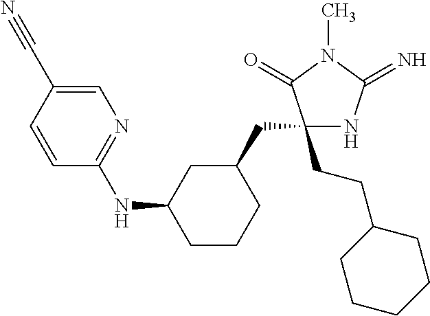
C1(CCC2CCCCC2)(CC2CC(NC3=NC=C(C#N)C=C3)CCC2)NC(=N)N(C)C1=O
